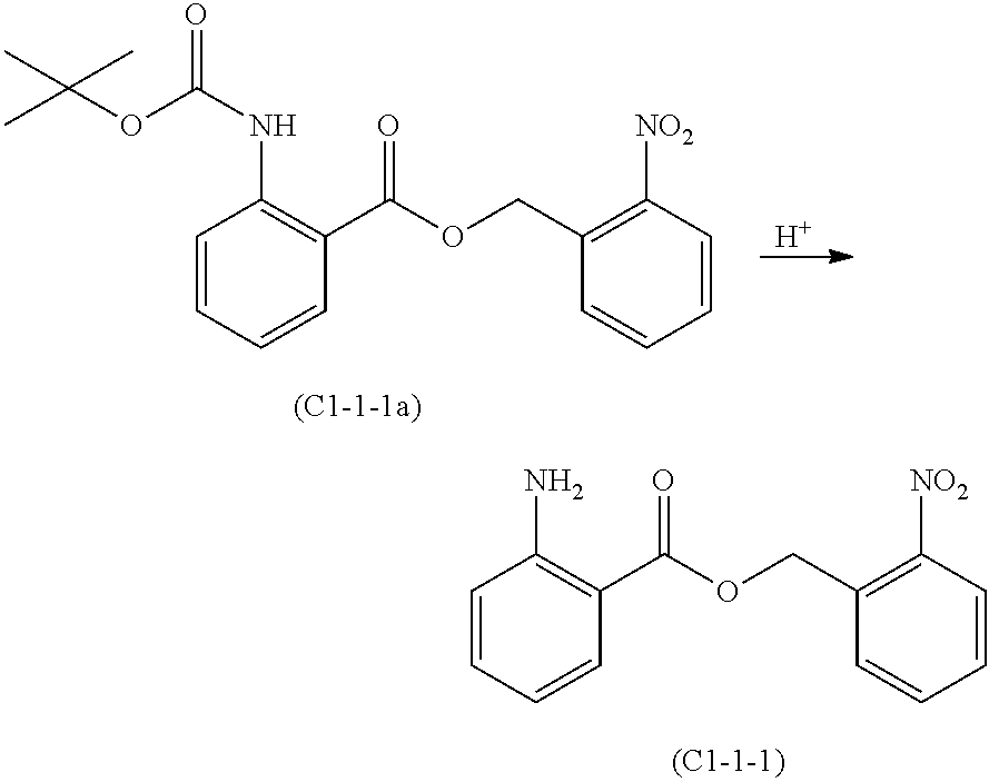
C1=CC=CC(C(=O)OCC2=C([NO2])C=CC=C2)=C1NC(OC(C)(C)C)=O.[H].C1=CC=CC(C(=O)OCC2=C([NO2])C=CC=C2)=C1N
